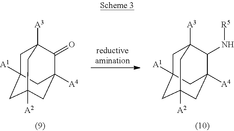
C1C2([A1])CC3([A2])CC([A4])(C(=O)C1([A3])C3)C2.C1C2([A1])CC3([A2])CC([A4])(C(N[R5])C1([A3])C3)C2
